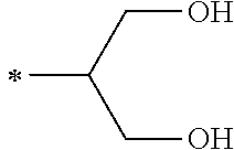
C(C)(CO)CO
